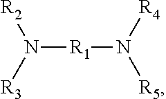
N([R1]N([R5])[R4])([R2])[R3]
